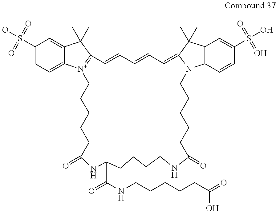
C1(S(=O)(=O)[-O])=CC=C2C(=C1)C(C)(C)C1=[N+]2CCCCCC(=O)NC(C(NCCCCCC(=O)O)=O)CCCCNC(=O)CCCCCN2C3=C(C=C(S(=O)(=O)O)C=C3)C(C)(C)C2=CC=CC=C1
